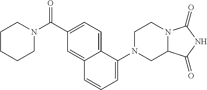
C1N(C(C2=CC=C3C(=C2)C=CC=C3N2CC3N(CC2)C(=O)NC3=O)=O)CCCC1
